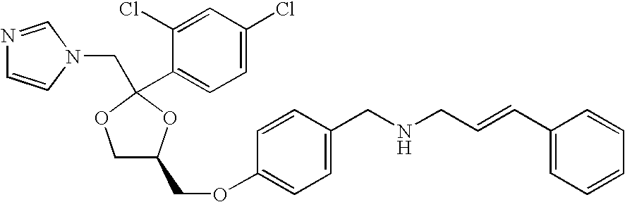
N1=CN(CC2(C3=CC=C(Cl)C=C3Cl)OC(COC3=CC=C(CNCC=CC4=CC=CC=C4)C=C3)CO2)C=C1
